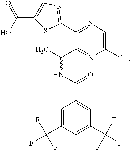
C(O)(=O)C1=CN=C(C2=NC=C(C)N=C2C(C)NC(=O)C2=CC(C(F)(F)F)=CC(C(F)(F)F)=C2)S1
